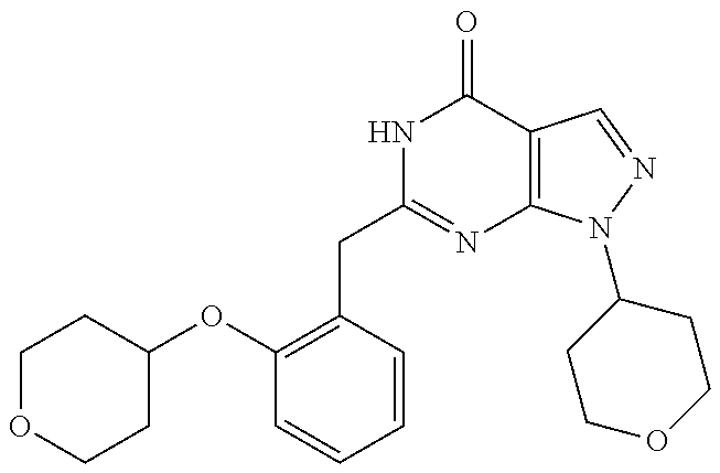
C1(OC2=C(CC3=NC4=C(C(=O)N3)C=NN4C3CCOCC3)C=CC=C2)CCOCC1
